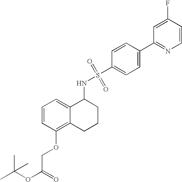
C1=CC(OCC(OC(C)(C)C)=O)=C2C(=C1)C(NS(C1=CC=C(C3=NC=CC(F)=C3)C=C1)(=O)=O)CCC2
